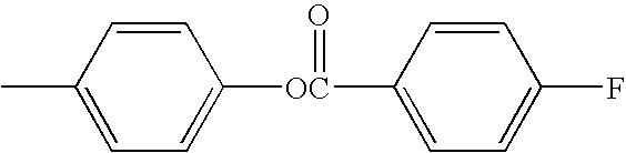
C1=CC(C)=CC=C1[OC](C1=CC=C(F)C=C1)=O
